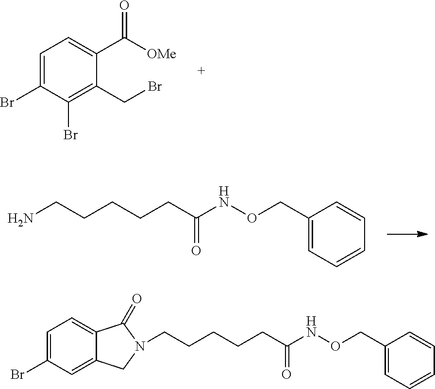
C1=C(Br)C(Br)=C(CBr)C(C([OMe])=O)=C1.NCCCCCC(NOCC1=CC=CC=C1)=O.C(CCCCC(NOCC1=CC=CC=C1)=O)N1CC2=CC(Br)=CC=C2C1=O
